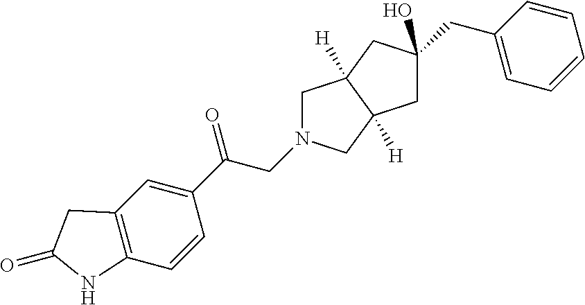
C1N(CC(C2=CC3=C(C=C2)NC(=O)C3)=O)CC2([H])C1([H])CC(CC1=CC=CC=C1)(O)C2
